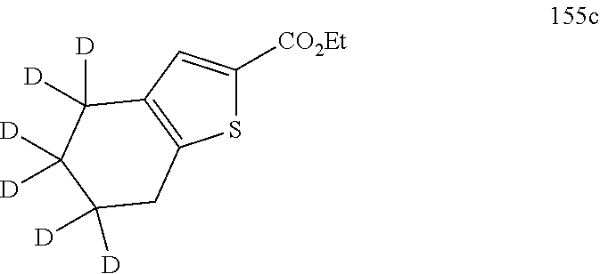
S1C([CO2Et])=CC2=C1CC([D])([D])C([D])([D])C2([D])[D]
